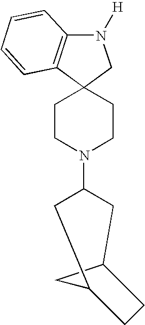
N1([H])C2=C(C3(C1)CCN(C1CC4CC(C1)CC4)CC3)C=CC=C2
